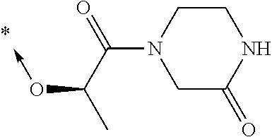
C1C(=O)NCCN1C(C(C)O->C)=O
